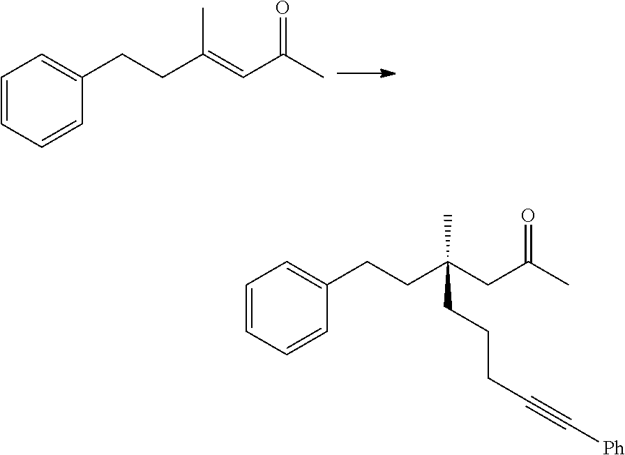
C1=CC=CC(CCC(=CC(C)=O)C)=C1.C1=CC=CC(CCC(CC(C)=O)(C)CCCC#C[Ph])=C1
